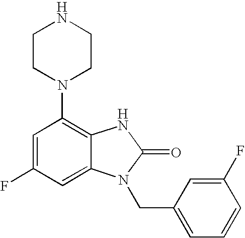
C1=C(F)C=C2C(=C1N1CCNCC1)NC(=O)N2CC1=CC=CC(F)=C1
